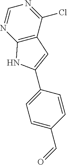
C12=C(C(Cl)=NC=N1)C=C(C1=CC=C(C=O)C=C1)N2
